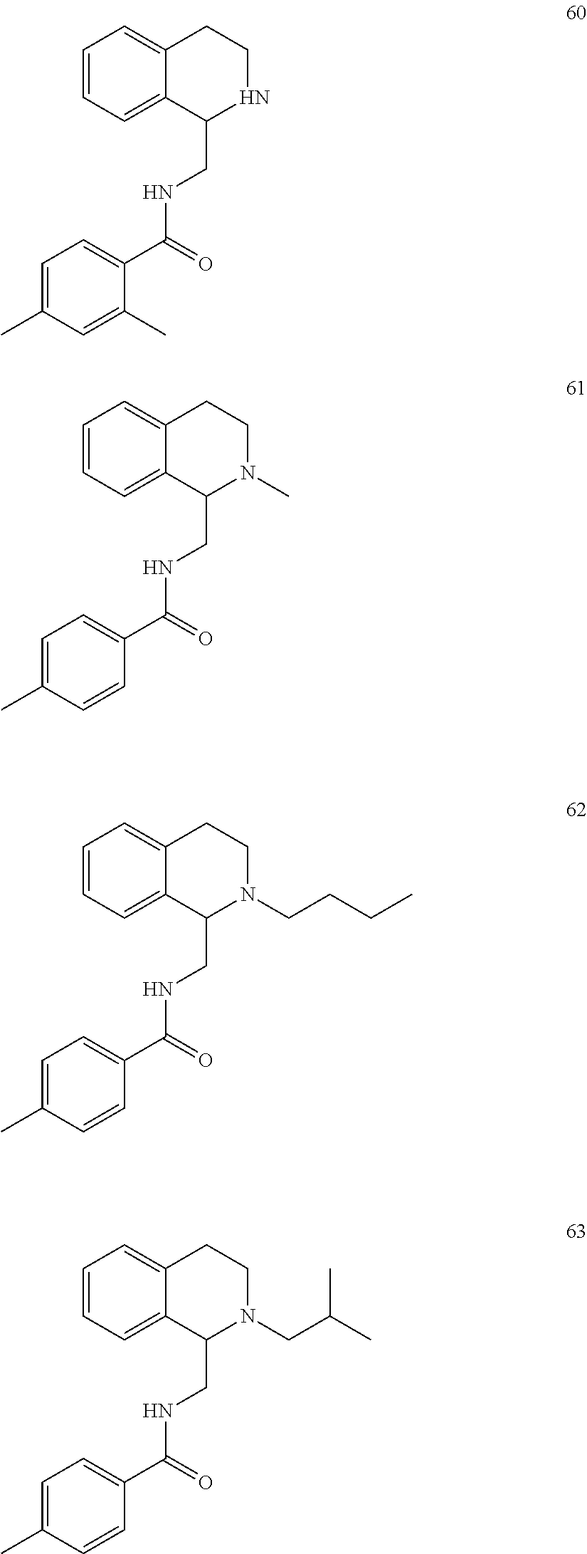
C1=CC=C2C(=C1)CCN(C)C2CNC(C1=CC=C(C)C=C1)=O.C1=CC=C2C(=C1)CCNC2CNC(C1=CC=C(C)C=C1C)=O.C1=CC=C2C(=C1)CCN(CCCC)C2CNC(C1=CC=C(C)C=C1)=O.C1=CC=C2C(=C1)CCN(CC(C)C)C2CNC(C1=CC=C(C)C=C1)=O
